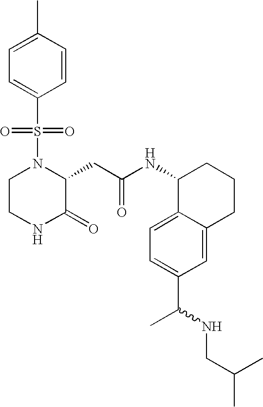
C1(S(N2CCNC(=O)C2CC(NC2CCCC3=CC(C(NCC(C)C)C)=CC=C23)=O)(=O)=O)=CC=C(C)C=C1
